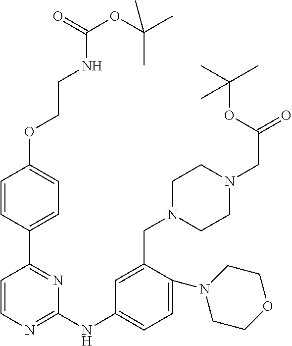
C1=CC(C2=NC(NC3=CC=C(N4CCOCC4)C(CN4CCN(CC(=O)OC(C)(C)C)CC4)=C3)=NC=C2)=CC=C1OCCNC(OC(C)(C)C)=O
